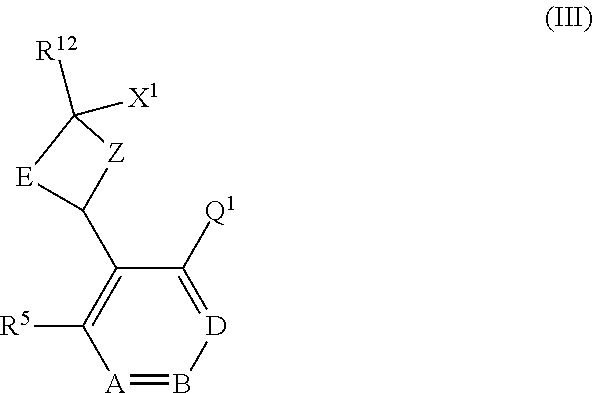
[A]1=B[D]=C([Q1])C(C2[Z]C([X1])([R12])[E]2)=C1[R5]
